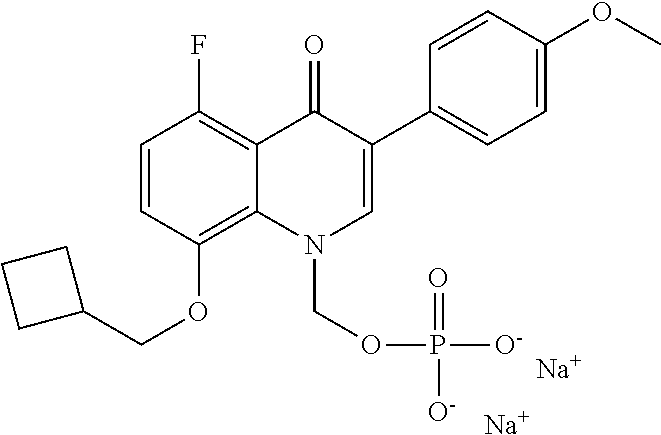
C1=CC(OCC2CCC2)=C2C(=C1F)C(=O)C(C1=CC=C(OC)C=C1)=CN2COP([O-])(=O)[O-].[Na].[Na]
